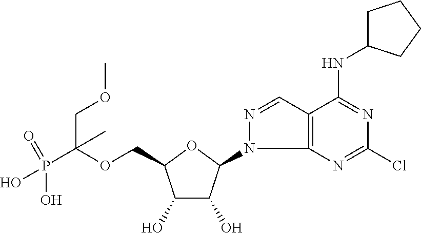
C(OCC1C(O)C(O)C(N2C3=C(C=N2)C(NC2CCCC2)=NC(Cl)=N3)O1)(P(=O)(O)O)(COC)C
